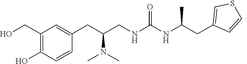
C1(CO)=C(O)C=CC(CC(N(C)C)CNC(NC(CC2=CSC=C2)C)=O)=C1
